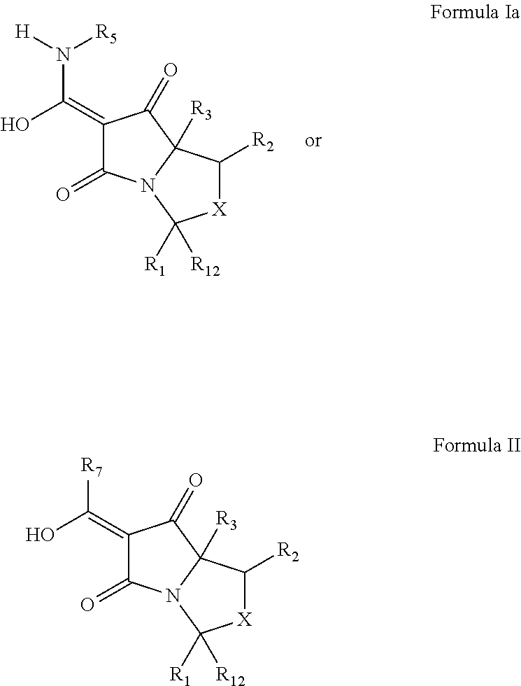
C1(=C(O)N([R5])[H])C(=O)N2C([R3])(C1=O)C([R2])[X]C2([R1])[R12].C1(=C(O)[R7])C(=O)N2C([R3])(C1=O)C([R2])[X]C2([R1])[R12]
